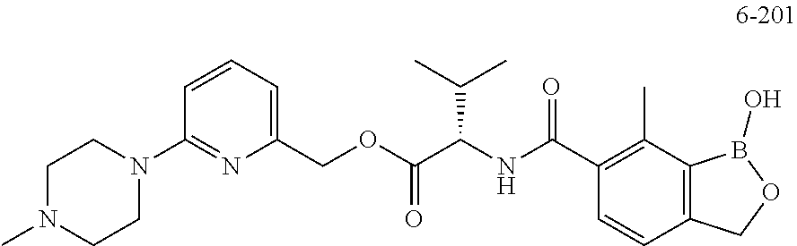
C1=CC=C(COC(C(NC(C2=C(C)C3=C(C=C2)COB3O)=O)C(C)C)=O)N=C1N1CCN(C)CC1
